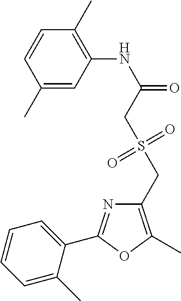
C1(C)=CC(NC(=O)CS(CC2=C(C)OC(C3=CC=CC=C3C)=N2)(=O)=O)=C(C)C=C1
